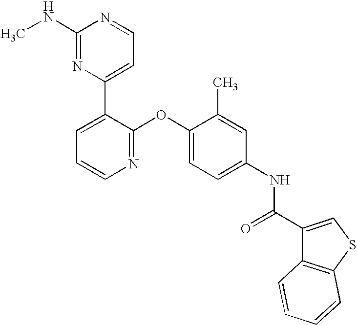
C1(NC)=NC(C2=CC=CN=C2OC2=CC=C(NC(C3=CSC4=C3C=CC=C4)=O)C=C2C)=CC=N1
